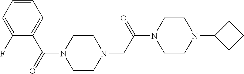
O=C(C1=CC=CC=C1F)N1CCN(CC(N2CCN(C3CCC3)CC2)=O)CC1
